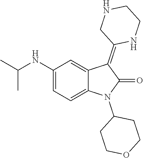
C1(N2C(=O)C(=C3CNCCN3)C3=CC(NC(C)C)=CC=C23)CCOCC1
